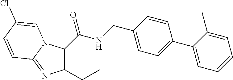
C1(C(=O)NCC2=CC=C(C3=CC=CC=C3C)C=C2)=C(CC)N=C2N1C=C(Cl)C=C2
